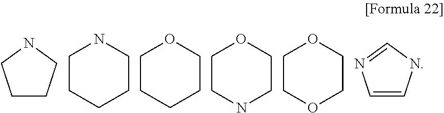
C1CCNC1.C1CCCCN1.C1CCCCO1.C1CNCCO1.C1COCCO1.C1=CNC=N1
